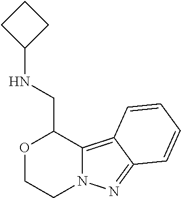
O1CCN2C(=C3C(=N2)C=CC=C3)C1CNC1CCC1
